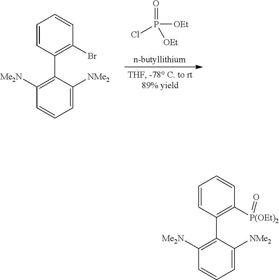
O=P(Cl)([OEt])[OEt].C1=CC(C2=C([Me2N])C=CC=C2[NMe2])=C(Br)C=C1.C1=CC(C2=C([Me2N])C=CC=C2[NMe2])=C([P(OEt)2]=O)C=C1
